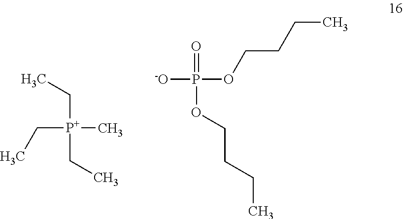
C([P+](CC)(CC)C)C.[-O]P(=O)(OCCCC)OCCCC
